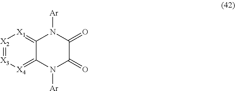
[X2]1=[X3][X4]=C2C(=[X1]1)N([Ar])C(=O)C(=O)N2[Ar]
